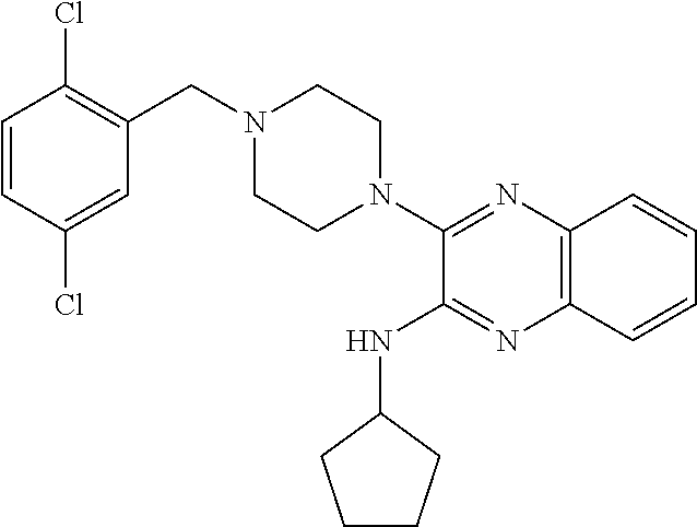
C1=CC(Cl)=CC(CN2CCN(C3=NC4=C(N=C3NC3CCCC3)C=CC=C4)CC2)=C1Cl
